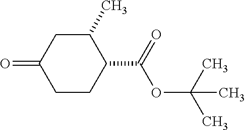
C1(C)CC(=O)CCC1C(=O)OC(C)(C)C
